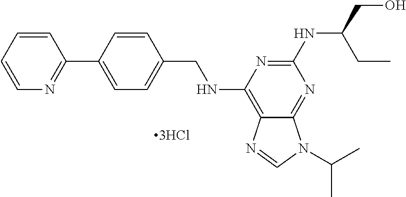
C1(NC(CO)CC)=NC(NCC2=CC=C(C3=NC=CC=C3)C=C2)=C2C(=N1)N(C(C)C)C=N2.[3HCl]
